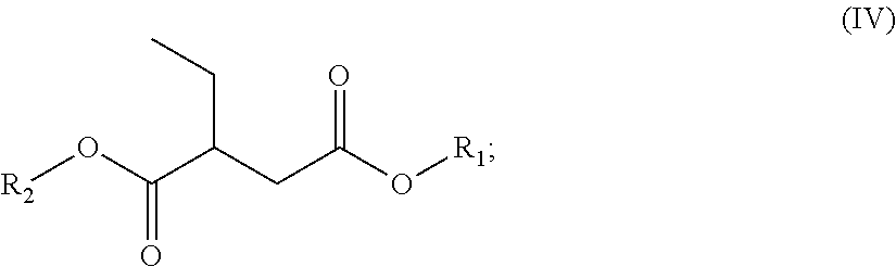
[R2]OC(C(CC(O[R1])=O)CC)=O
